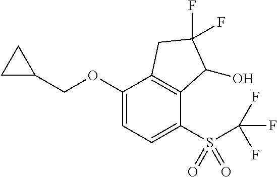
O(C1=CC=C(S(=O)(=O)C(F)(F)F)C2=C1CC(F)(F)C2O)CC1CC1
